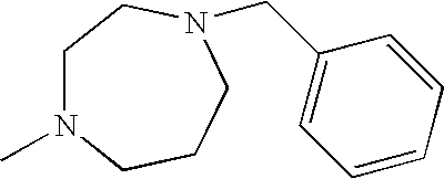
C1N(C)CCCN(CC2=CC=CC=C2)C1
